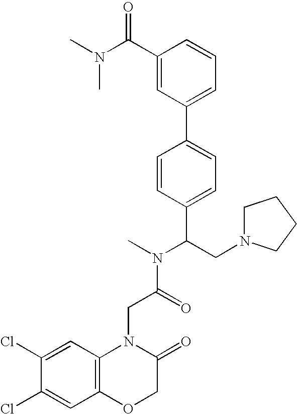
C(C(N(C)C(CN1CCCC1)C1=CC=C(C2=CC=CC(C(N(C)C)=O)=C2)C=C1)=O)N1C2=C(C=C(Cl)C(Cl)=C2)OCC1=O
